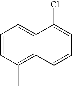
C1=CC(C)=C2C(=C1)C(Cl)=CC=C2
